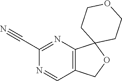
C1(C#N)=NC2=C(C=N1)COC21CCOCC1
